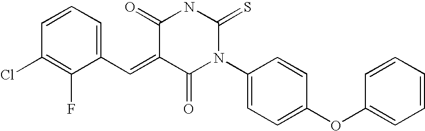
C1=CC=C(C=C2C(=O)N(C3=CC=C(OC4=CC=CC=C4)C=C3)C(=S)NC2=O)C(F)=C1Cl
